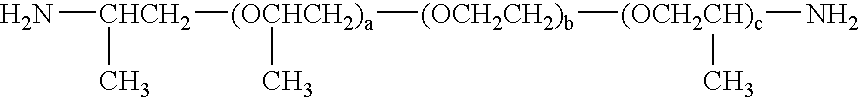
N[CHCH2](C)[(OCHCH2)a](C)[(OCH2CH2)b][(OCH2CH)c](C)N
